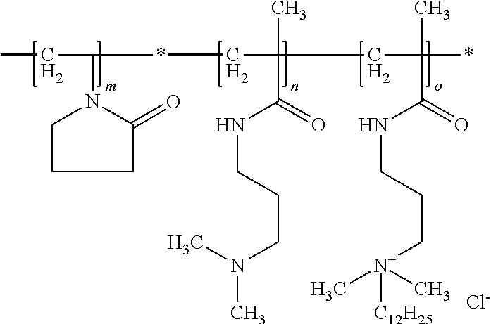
CCC(N1CCCC1=O)*CC(C)(CC(C)(*)C(NCCC[N+]([C12H25])(C)C)=O)C(=O)NCCCN(C)C.[Cl-]
